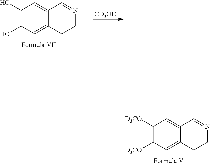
C1([D3CO])=C([D3CO])C=C2C(=C1)C=NCC2.C1(O)=C(O)C=C2C(=C1)C=NCC2.[CD3OD]
